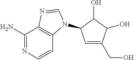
C1(N)=NC=CC2=C1N=CN2C1C=C(CO)C(O)C1O
